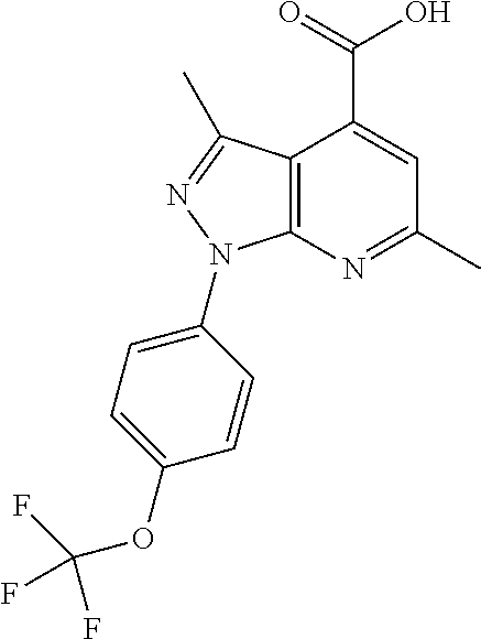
C12=C(N=C(C)C=C1C(=O)O)N(C1=CC=C(OC(F)(F)F)C=C1)N=C2C
